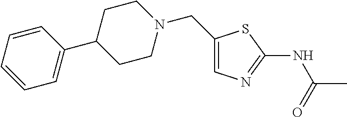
C1(CN2CCC(C3=CC=CC=C3)CC2)=CN=C(NC(C)=O)S1
